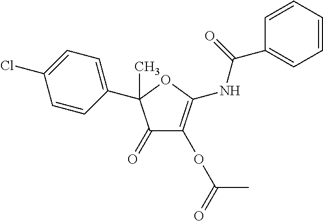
C1(C2(C)C(=O)C(OC(=O)C)=C(NC(C3=CC=CC=C3)=O)O2)=CC=C(Cl)C=C1
